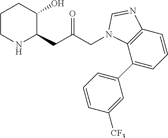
C1CNC(CC(CN2C3=C(C=CC=C3C3=CC=CC([CF3])=C3)N=C2)=O)C(O)C1
